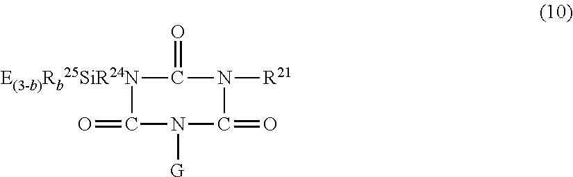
[E(3-b)Rb25SiR24N]1C(=O)N([G])C(=O)N([R21])C1=O
